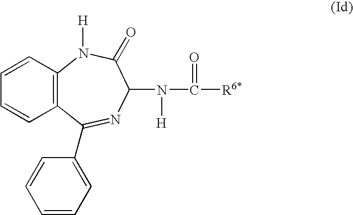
C1=CC=CC2=C1C(C1=CC=CC=C1)=NC(N(C([R6*])=O)[H])C(=O)N2[H]
